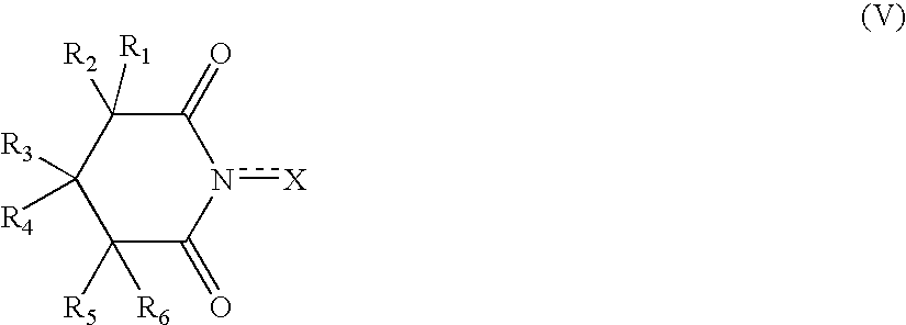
C1([R5])([R6])C(=O)n([X])C(=O)C([R2])([R1])C1([R3])[R4]
